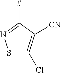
S1C(Cl)=C([CN])C([#])=N1
